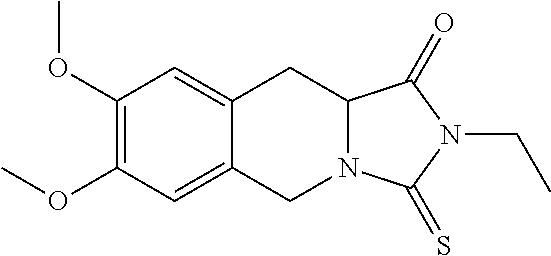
C1(OC)=C(OC)C=C2C(=C1)CC1N(C2)C(=S)N(CC)C1=O
